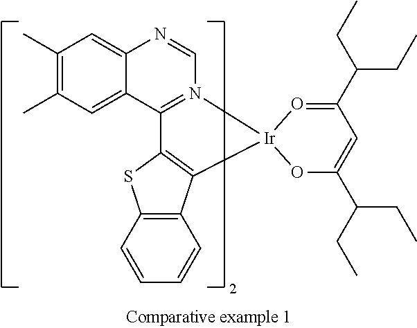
C1(C)=C(C)C=C2C(=C1)N=CN1=C2C2=C(C3=C(S2)C=CC=C3)[Ir]12O=C(C(CC)CC)C=C(C(CC)CC)O2
